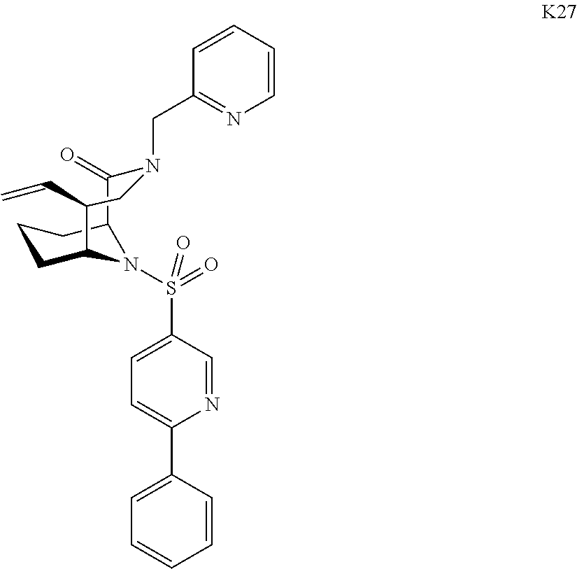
C1CC2N(S(C3=CC=C(C4=CC=CC=C4)N=C3)(=O)=O)C(C1)C(=O)N(CC1=NC=CC=C1)CC2C=C
